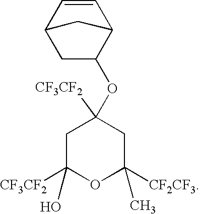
C1C(OC2([CF3CF2])CC([CF3CF2])(O)OC([CF2CF3])(C)C2)C2C=CC1C2
